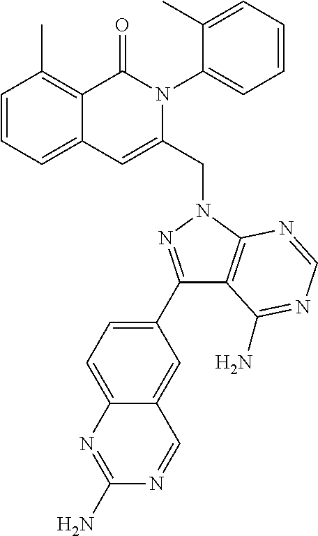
C1=CC=C2C(=C1C)C(=O)N(C1=CC=CC=C1C)C(CN1C3=C(C(C4=CC=C5C(=C4)C=NC(N)=N5)=N1)C(N)=NC=N3)=C2
